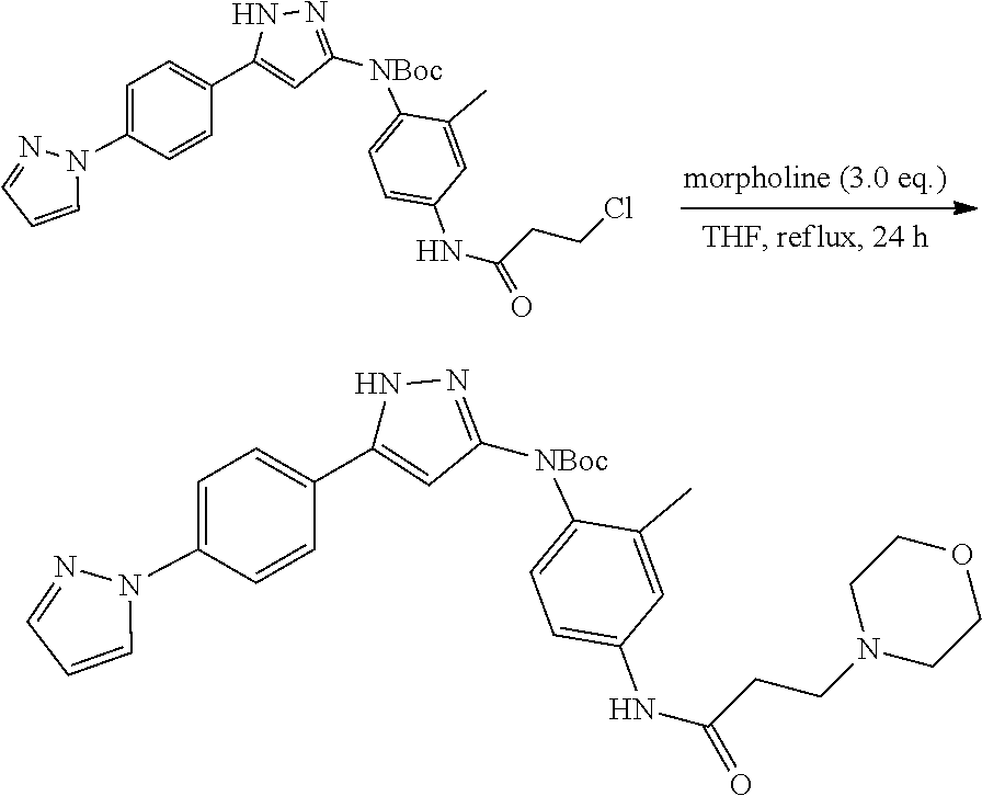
C1=NN(C2=CC=C(C3=CC([NBoc]C4=CC=C(NC(=O)CCCl)C=C4C)=NN3)C=C2)C=C1.C1=NN(C2=CC=C(C3=CC([NBoc]C4=CC=C(NC(=O)CCN5CCOCC5)C=C4C)=NN3)C=C2)C=C1
